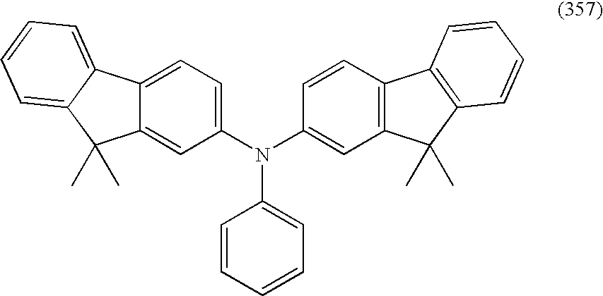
C1(N(C2=CC3=C(C=C2)C2=C(C3(C)C)C=CC=C2)C2=CC=CC=C2)=CC=C2C(=C1)C(C)(C)C1=CC=CC=C21
